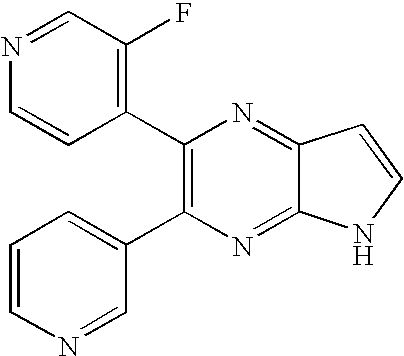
C1(C2=C(C3=CC=CN=C3)N=C3C(=N2)C=CN3)=C(F)C=NC=C1
